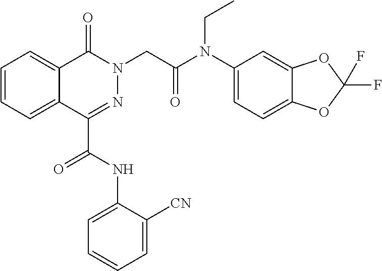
C1=CC=C2C(=C1)C(=O)N(CC(N(C1=CC=C3C(=C1)OC(F)(F)O3)CC)=O)N=C2C(=O)NC1=CC=CC=C1[CN]
